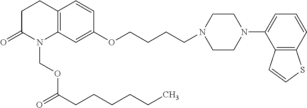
C1C(=O)N(COC(CCCCCC)=O)C2=C(C1)C=CC(OCCCCN1CCN(C3=CC=CC4=C3C=CS4)CC1)=C2
